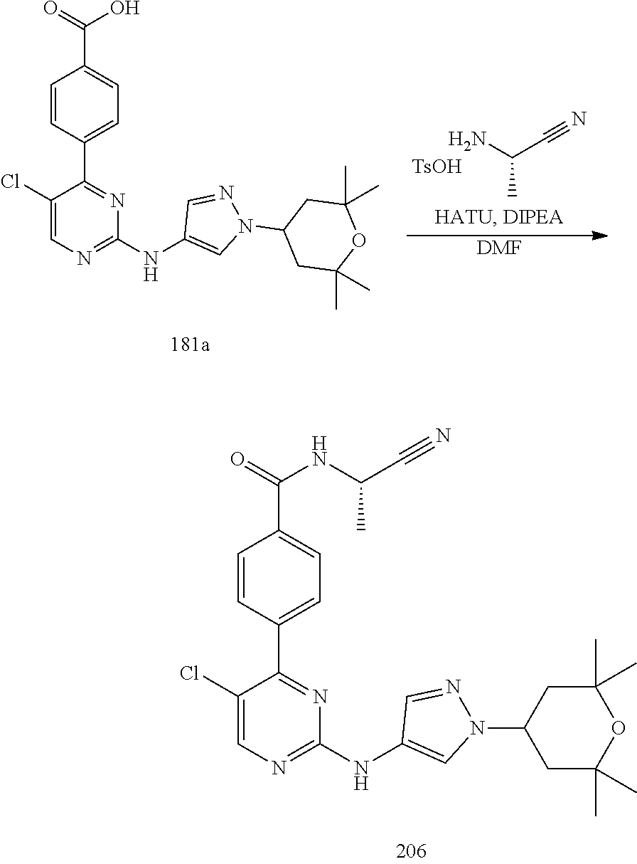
NC(C#N)C.[TsOH].C1=CC(C2=NC(NC3=CN(C4CC(C)(C)OC(C)(C)C4)N=C3)=NC=C2Cl)=CC=C1C(=O)O.[DMF].C1=CC(C2=NC(NC3=CN(C4CC(C)(C)OC(C)(C)C4)N=C3)=NC=C2Cl)=CC=C1C(=O)NC(C#N)C
